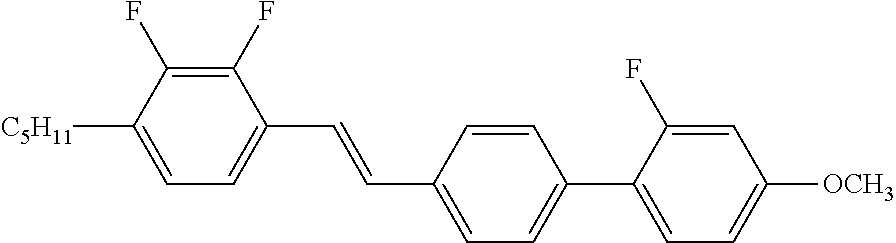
C1(F)=C(F)C([C5H11])=CC=C1C=CC1=CC=C(C2=CC=C([OCH3])C=C2F)C=C1
